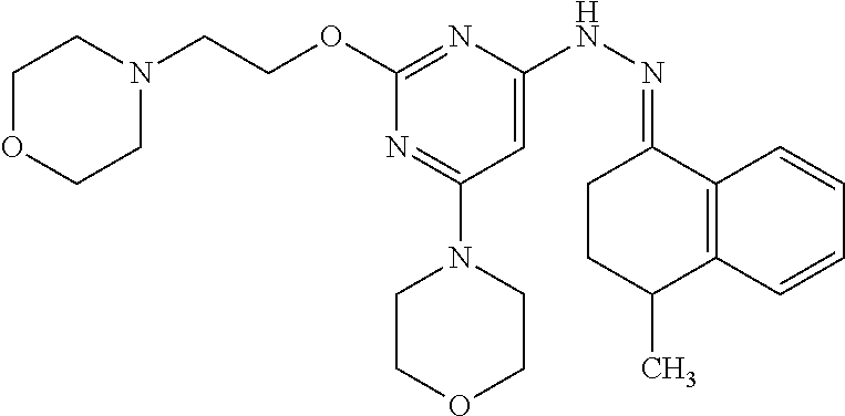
O(C1=NC(NN=C2CCC(C)C3=C2C=CC=C3)=CC(N2CCOCC2)=N1)CCN1CCOCC1
